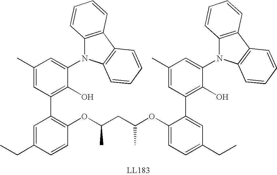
C1=C(CC)C=CC(OC(CC(OC2=CC=C(CC)C=C2C2=C(O)C(N3C4=C(C5=C3C=CC=C5)C=CC=C4)=CC(C)=C2)C)C)=C1C1=C(O)C(N2C3=C(C4=C2C=CC=C4)C=CC=C3)=CC(C)=C1
